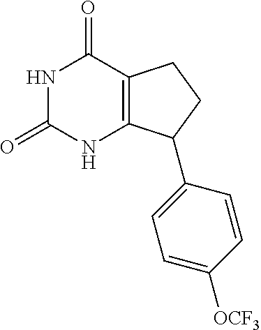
C12=C(C(=O)NC(=O)N1)CCC2C1=CC=C([OCF3])C=C1
